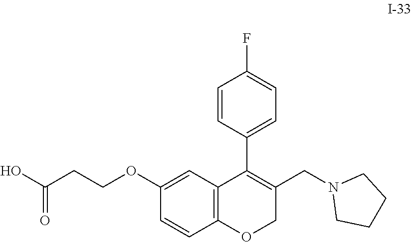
C12=C(C=C(OCCC(O)=O)C=C1)C(C1=CC=C(F)C=C1)=C(CN1CCCC1)CO2
